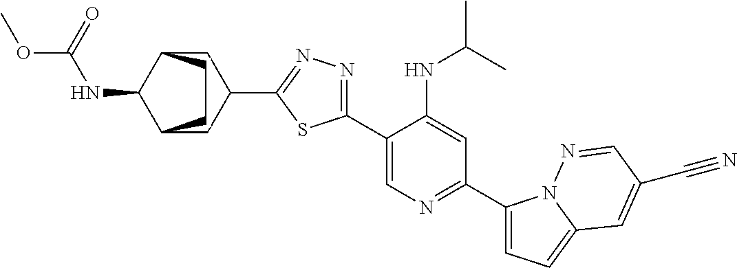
C1(C2=CN=C(C3=CC=C4N3N=CC(C#N)=C4)C=C2NC(C)C)=NN=C(C2CC3C(NC(=O)OC)C(C2)CC3)S1
